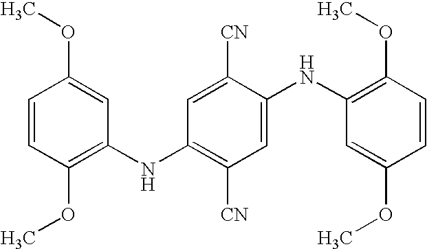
C1=CC(OC)=CC(NC2=C([CN])C=C(NC3=C(OC)C=CC(OC)=C3)C([CN])=C2)=C1OC
